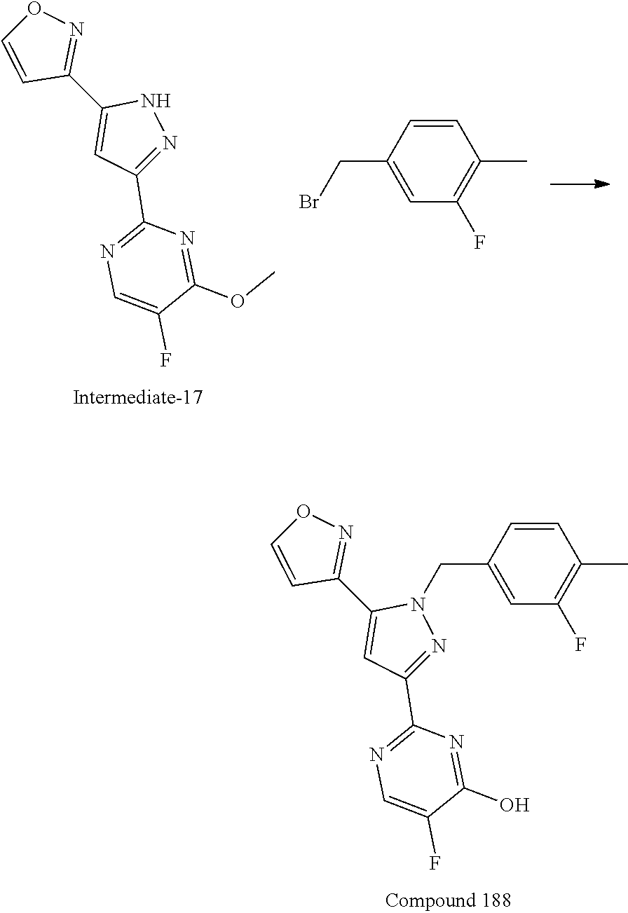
C1(C2=NOC=C2)=CC(C2=NC=C(F)C(O)=N2)=NN1CC1=CC(F)=C(C)C=C1.C1=CC(CBr)=CC(F)=C1C.C1(C2=NOC=C2)=CC(C2=NC=C(F)C(OC)=N2)=NN1
